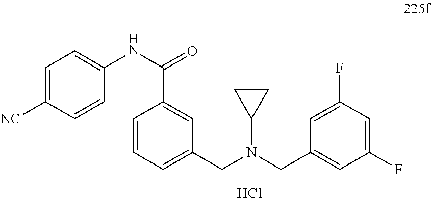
C1=C([NC])C=CC(NC(C2=CC(CN(C3CC3)CC3=CC(F)=CC(F)=C3)=CC=C2)=O)=C1.Cl
